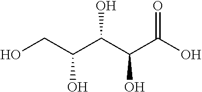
C(C(C(C(O)=O)O)O)(CO)O
